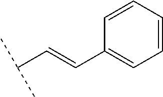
C1=CC=CC=C1C=CC(C)C
